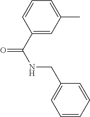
C1=C(C)C=C(C(=O)NCC2=CC=CC=C2)C=C1
